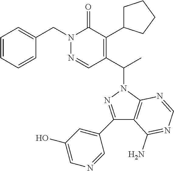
C(N1N=CC(C(C)N2N=C(C3=CC(O)=CN=C3)C3=C2N=CN=C3N)=C(C2CCCC2)C1=O)C1=CC=CC=C1
